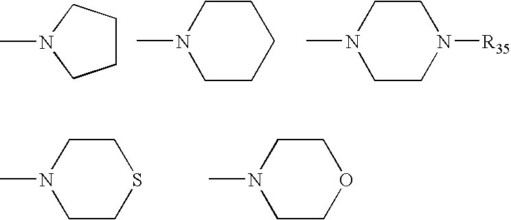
C1CCN(C)C1.C1CN(C)CCC1.C1CN(C)CCN1[R35].C1COCCN1C.C1CSCCN1C
